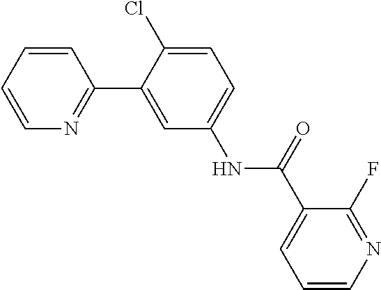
C1(F)=NC=CC=C1C(NC1=CC=C(Cl)C(C2=NC=CC=C2)=C1)=O
